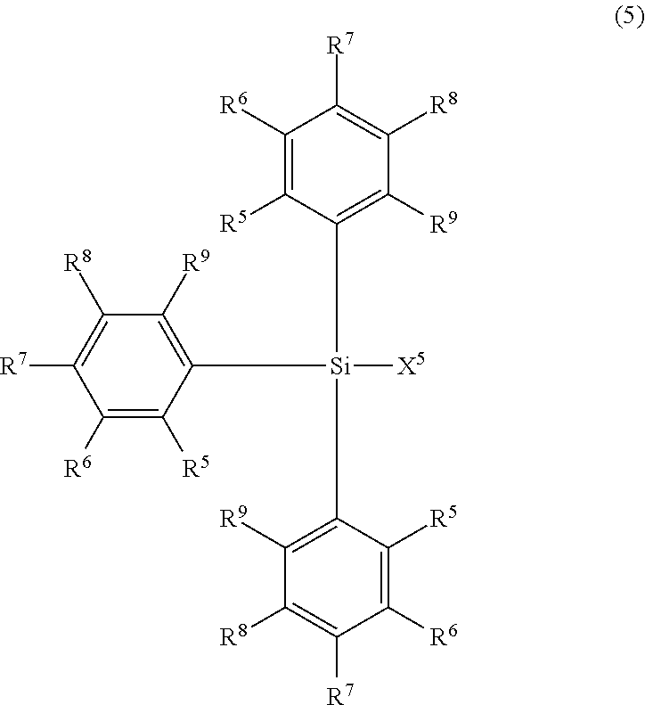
C1([R6])=C([R5])C([Si](C2=C([R9])C([R8])=C([R7])C([R6])=C2[R5])(C2=C([R9])C([R8])=C([R7])C([R6])=C2[R5])[X5])=C([R9])C([R8])=C1[R7]
